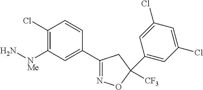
C1([NMe]N)=C(Cl)C=CC(C2=NOC([CF3])(C3=CC(Cl)=CC(Cl)=C3)C2)=C1
